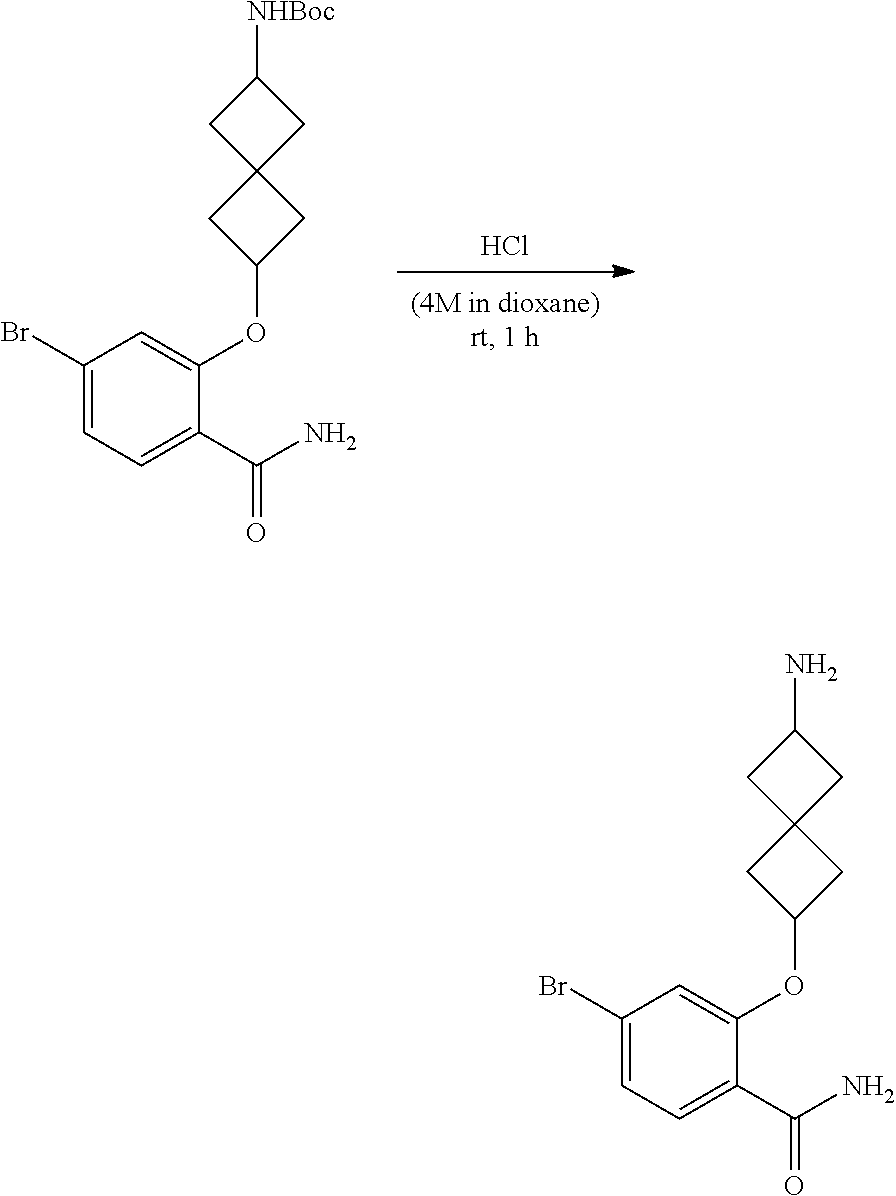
Cl.C1(Br)=CC=C(C(N)=O)C(OC2CC3(C2)CC([NHBoc])C3)=C1.C1(Br)=CC=C(C(N)=O)C(OC2CC3(C2)CC(N)C3)=C1
